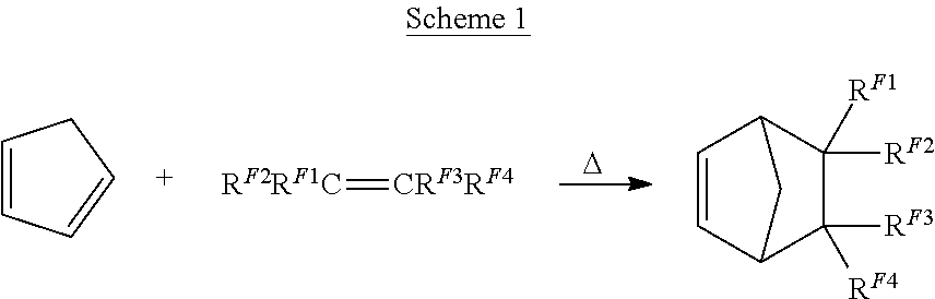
C1=CC=CC1.[RF2RF1C]=[CRF3RF4].[D].C1=CC2C([RF2])([RF1])C([RF3])([RF4])C1C2
